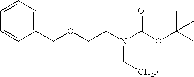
C1=CC=C(COCCN(C(OC(C)(C)C)=O)C[CH2F])C=C1
